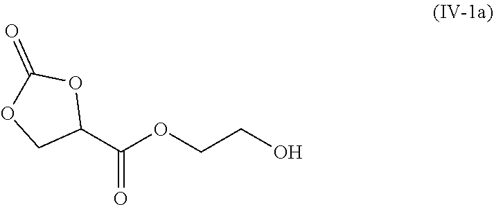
C1(C(OCCO)=O)OC(=O)OC1
